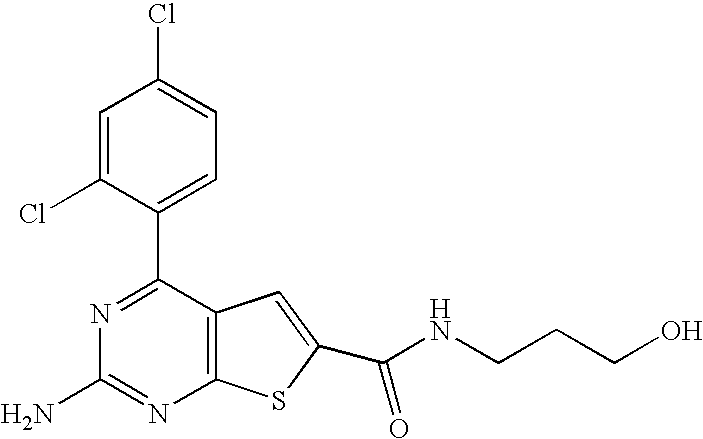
N1=C(C2=CC=C(Cl)C=C2Cl)C2=C(N=C1N)SC(C(NCCCO)=O)=C2
